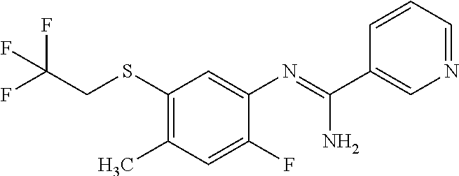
C1(SCC(F)(F)F)=C(C)C=C(F)C(N=C(C2=CN=CC=C2)N)=C1
